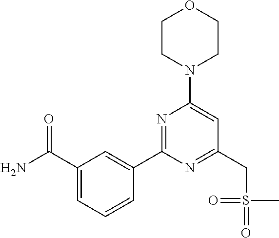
C1(C(N)=O)=CC=CC(C2=NC(N3CCOCC3)=CC(CS(=O)(C)=O)=N2)=C1
